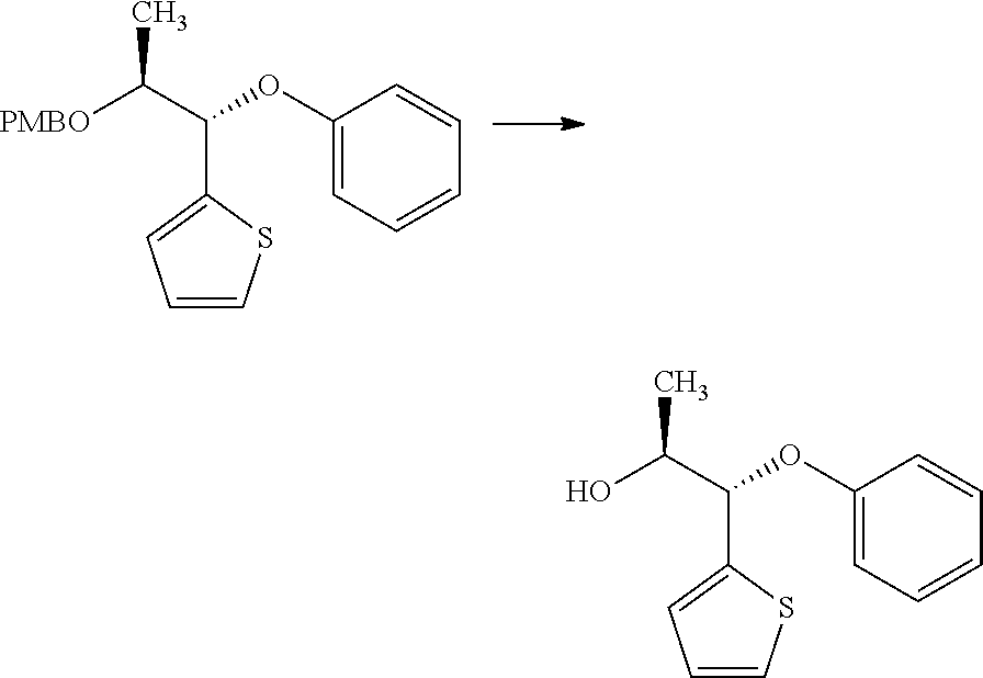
[PMBO]C(C(OC1=CC=CC=C1)C1=CC=CS1)C.OC(C(OC1=CC=CC=C1)C1=CC=CS1)C
